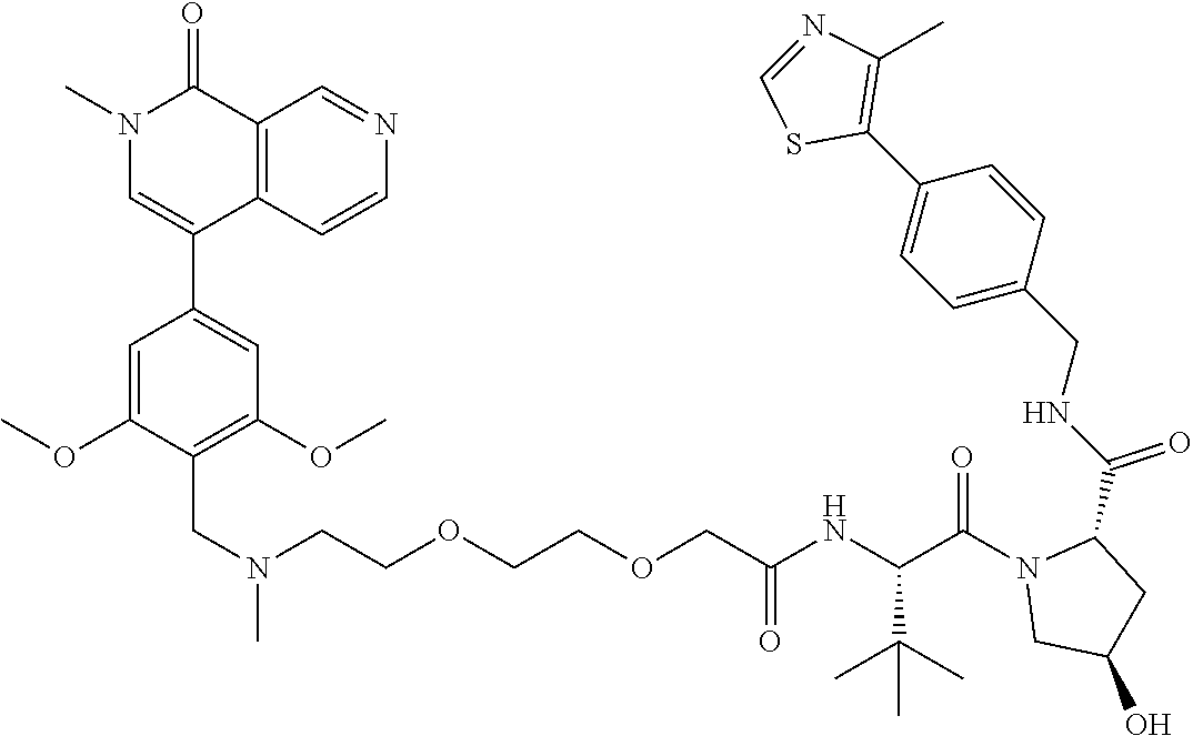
C1=CC(CNC(=O)C2N(C(C(NC(COCCOCCN(C)CC3=C(OC)C=C(C4=CN(C)C(=O)C5=C4C=CN=C5)C=C3OC)=O)C(C)(C)C)=O)CC(O)C2)=CC=C1C1=C(C)N=CS1
